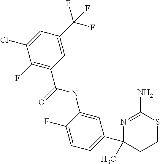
C1=C(NC(=O)C2=C(F)C(Cl)=CC(C(F)(F)F)=C2)C(F)=CC=C1C1(C)CCSC(N)=N1
